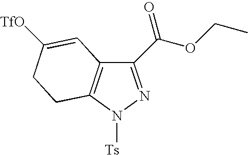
[Ts]N1C2=C(C(C(OCC)=O)=N1)C=C([TfO])CC2
